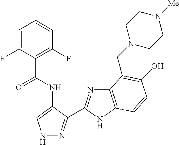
N1N=C(C2=NC3=C(N2)C=CC(O)=C3CN2CCN([Me])CC2)C(NC(C2=C(F)C=CC=C2F)=O)=C1
